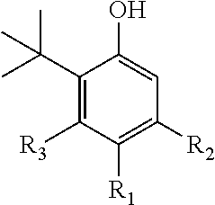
C1(C(C)(C)C)=C([R3])C([R1])=C([R2])C=C1O
